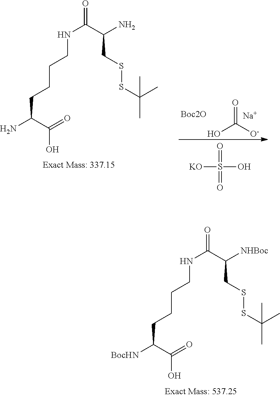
N(CCCCC([BocHN])C(O)=O)C(C(CSSC(C)(C)C)[NHBoc])=O.N(CCCCC(N)C(O)=O)C(C(CSSC(C)(C)C)N)=O.O=C([O-])O.[Na].[Boc2O].O=S(=O)(O)[KO]
